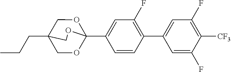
C(CC)C12COC(C3=CC(F)=C(C4=CC(F)=C([CF3])C(F)=C4)C=C3)(OC1)OC2
